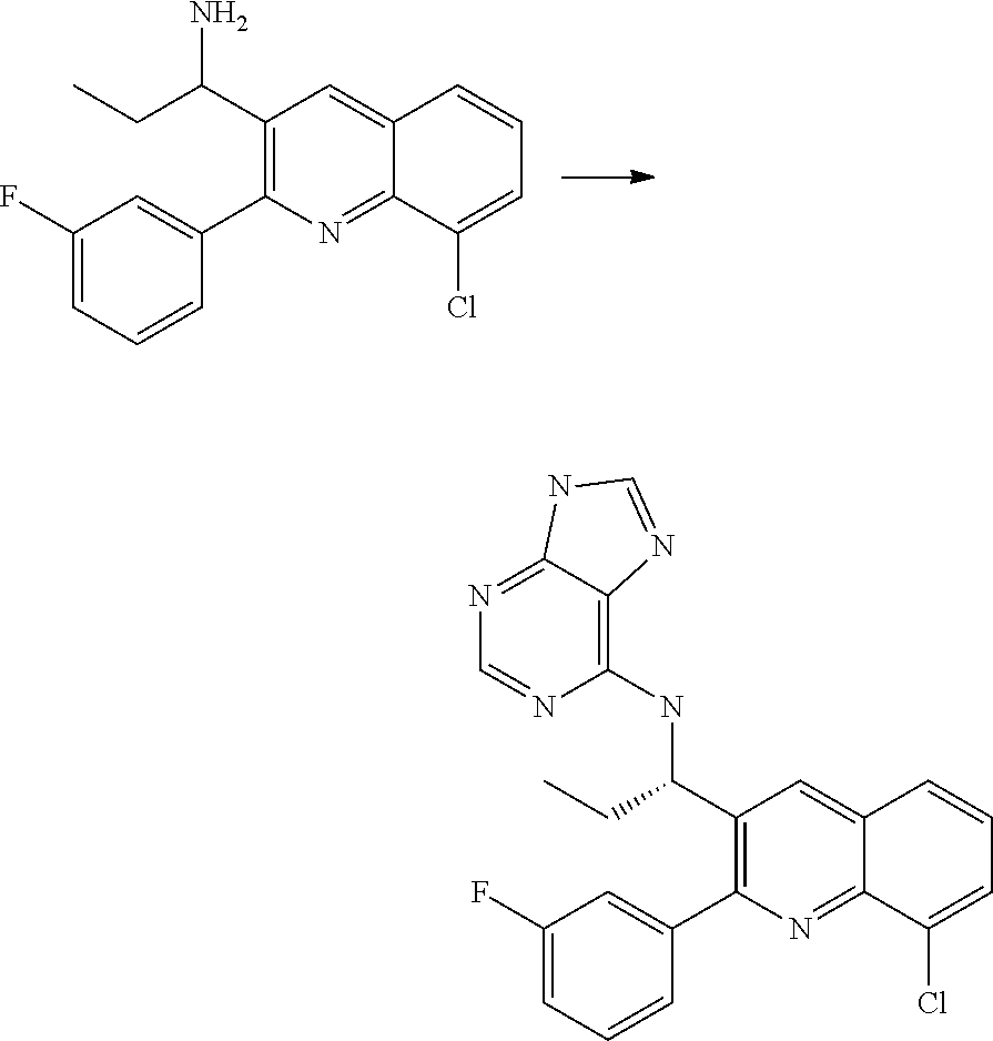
C1(F)=CC=CC(C2=C(C(CC)N)C=C3C(=N2)C(Cl)=CC=C3)=C1.C1(F)=CC=CC(C2=C(C(CC)NC3=C4C(=NC=N3)NC=N4)C=C3C(=N2)C(Cl)=CC=C3)=C1
